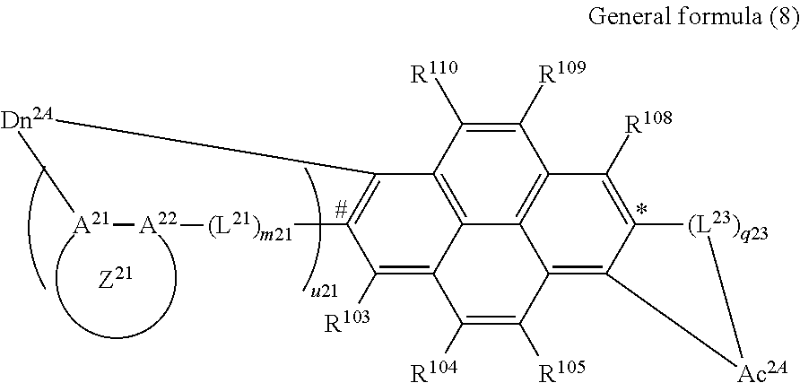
C1([R109])=C([R110])C2=C3C4=C1C([R108])=C1C(=C4C([R105])=C([R104])C3=C([R103])C3=C2[Dn2A][A21][A22][(L21)m21]3)[Ac2A][(L23)q23]1
